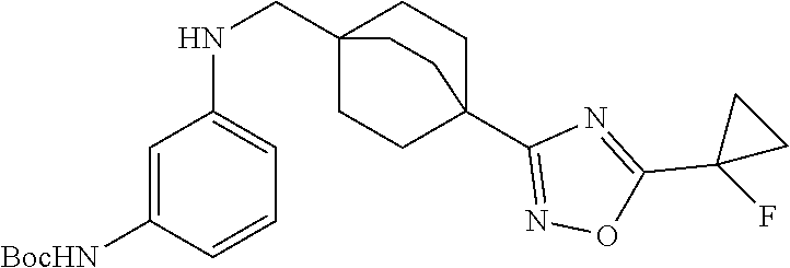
[BocHN]C1=CC(NCC23CCC(C4=NOC(C5(F)CC5)=N4)(CC2)CC3)=CC=C1
